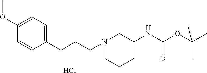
C1(OC)=CC=C(CCCN2CCCC(NC(OC(C)(C)C)=O)C2)C=C1.Cl
